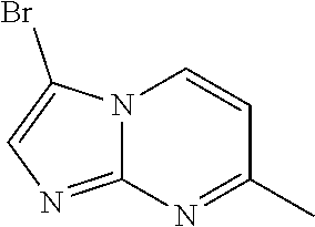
N12C(=NC=C1Br)N=C(C)C=C2
